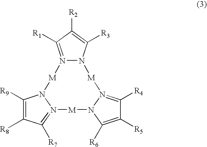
N12=C([R1])C([R2])=C([R3])N1[M]N1=C([R4])C([R5])=C([R6])N1[M]N1=C([R7])C([R8])=C([R9])N1[M]2
